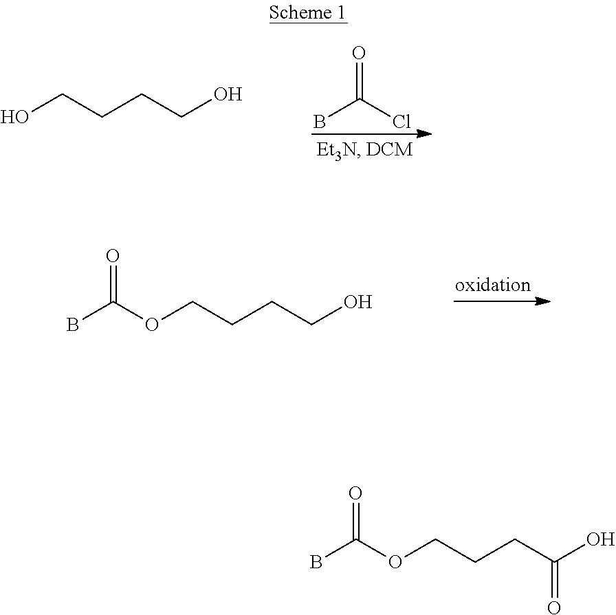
BC(Cl)=O.OCCCCO.BC(OCCCCO)=O.BC(OCCCC(O)=O)=O
